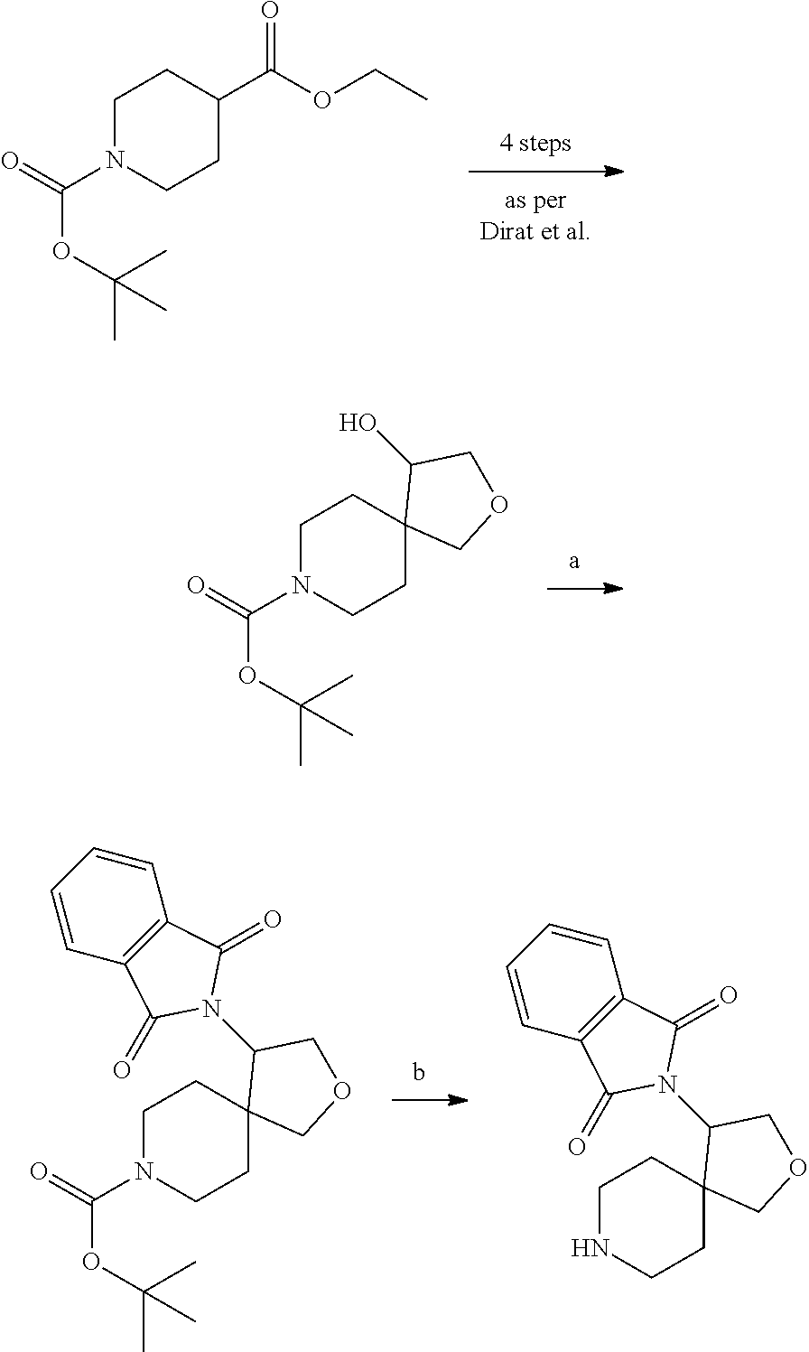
C1N(C(=O)OC(C)(C)C)CCC(C(OCC)=O)C1.C1N(C(=O)OC(C)(C)C)CCC2(C1)COCC2O.C1N(C(=O)OC(C)(C)C)CCC2(C1)COCC2N1C(=O)C2=C(C1=O)C=CC=C2.C1NCCC2(C1)COCC2N1C(=O)C2=C(C1=O)C=CC=C2
